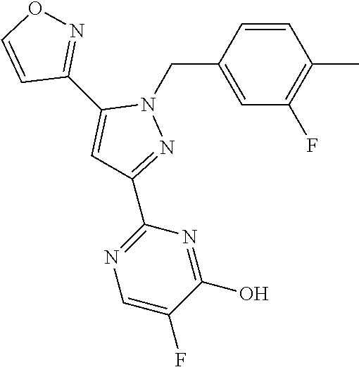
C1=CC(CN2C(C3=NOC=C3)=CC(C3=NC=C(F)C(O)=N3)=N2)=CC(F)=C1C
